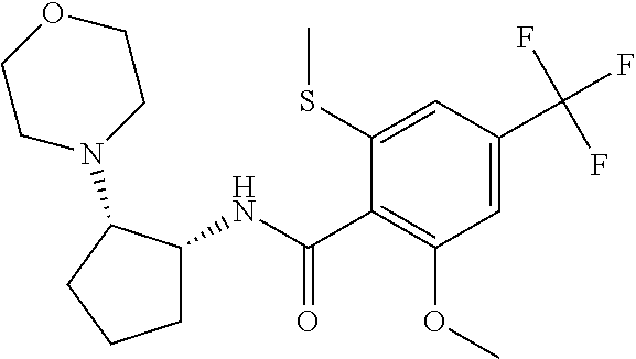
C1(C(=O)NC2CCCC2N2CCOCC2)=C(OC)C=C(C(F)(F)F)C=C1SC
